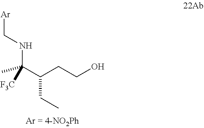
CC(C(CCO)CC)(NC[Ar])[F3C]
